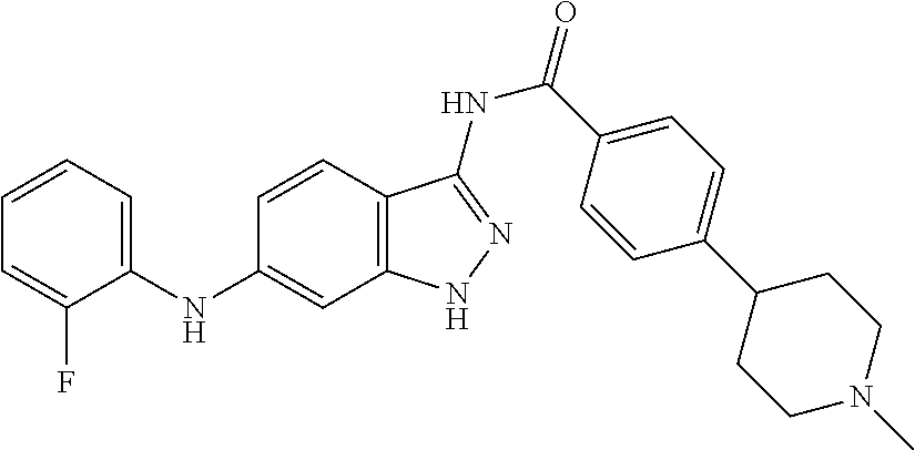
C1=CC=C(NC2=CC3=C(C=C2)C(NC(=O)C2=CC=C(C4CCN(C)CC4)C=C2)=NN3)C(F)=C1
